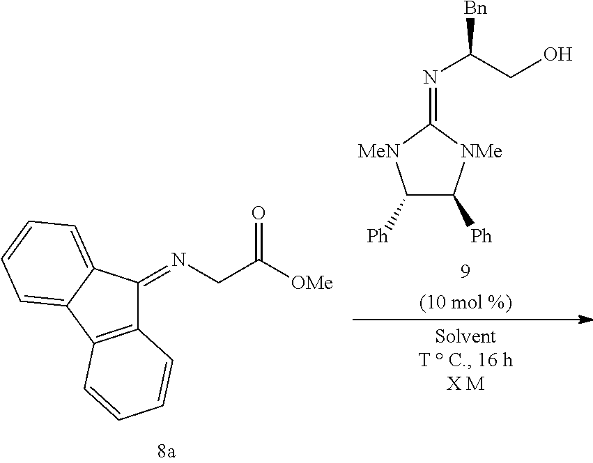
C1([Ph])C([Ph])[NMe]C(=NC(CO)[Bn])[MeN]1.C12=C(C3=CC=CC=C3C1=NCC(=O)[OMe])C=CC=C2
